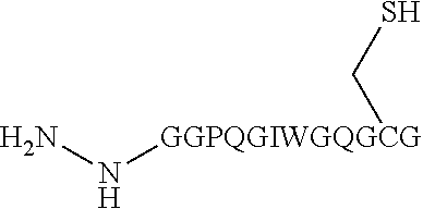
NN[GGPQGIWGQGCG]CS
